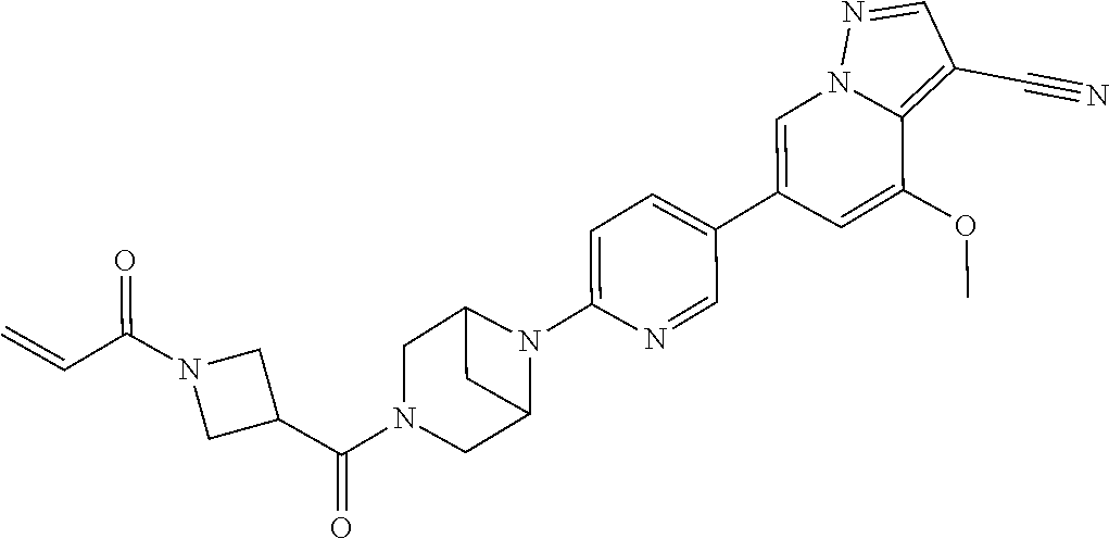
C1=C(C2=CC=C(N3C4CN(C(C5CN(C(C=C)=O)C5)=O)CC3C4)N=C2)C=C(OC)C2=C(C#N)C=NN12
